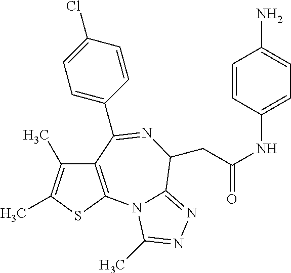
C12=C(SC(C)=C1C)N1C(=NN=C1C)C(CC(=O)NC1=CC=C(N)C=C1)N=C2C1=CC=C(Cl)C=C1
